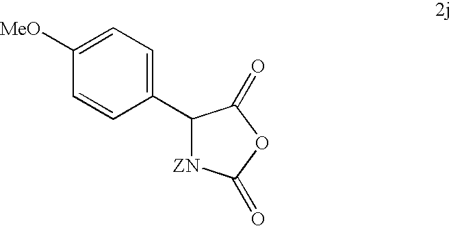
C1(C2[ZN]C(=O)OC2=O)=CC=C([MeO])C=C1
